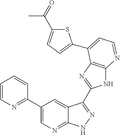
C1(C2=NC=CC=C2)=CN=C2C(=C1)C(C1=NC3=C(N1)N=CC=C3C1=CC=C(C(=O)C)S1)=NN2
